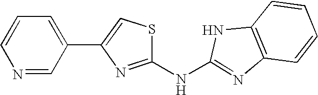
C1=CN=CC(C2=CSC(NC3=NC4=C(N3)C=CC=C4)=N2)=C1
